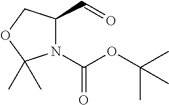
N1(C(OC(C)(C)C)=O)C(C=O)COC1(C)C
